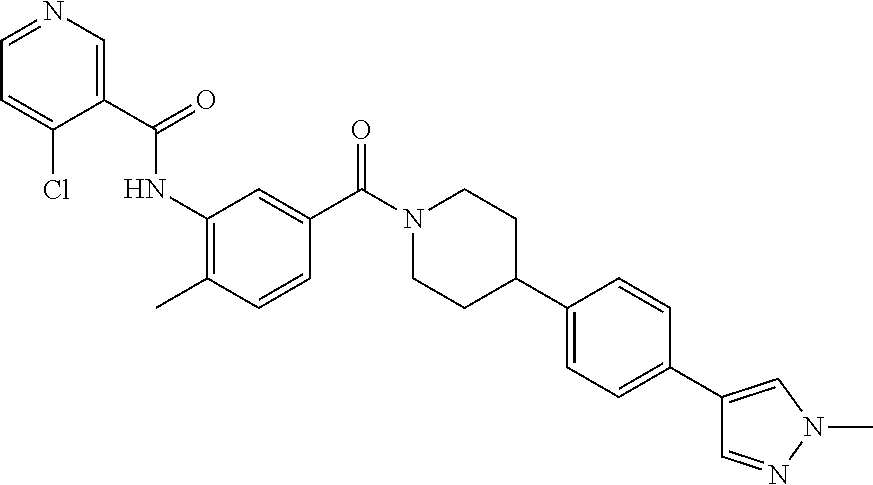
C1(C(=O)NC2=C(C)C=CC(C(N3CCC(C4=CC=C(C5=CN(C)N=C5)C=C4)CC3)=O)=C2)=CN=CC=C1Cl
